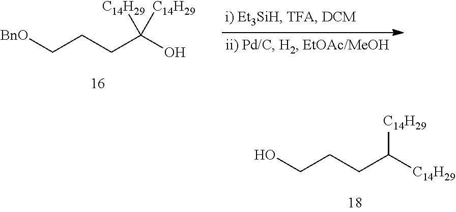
C(CCC(O)([C14H29])[C14H29])[BnO].C(CCC([C14H29])[C14H29])O
